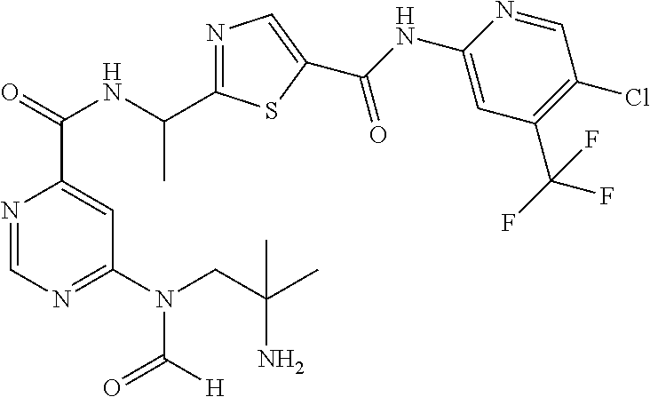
N1=CN=C(N(CC(C)(N)C)C([H])=O)C=C1C(NC(C1=NC=C(C(=O)NC2=CC(C(F)(F)F)=C(Cl)C=N2)S1)C)=O
